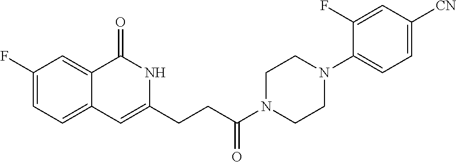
C1(F)=CC=C2C(=C1)C(=O)NC(CCC(N1CCN(C3=CC=C([CN])C=C3F)CC1)=O)=C2
